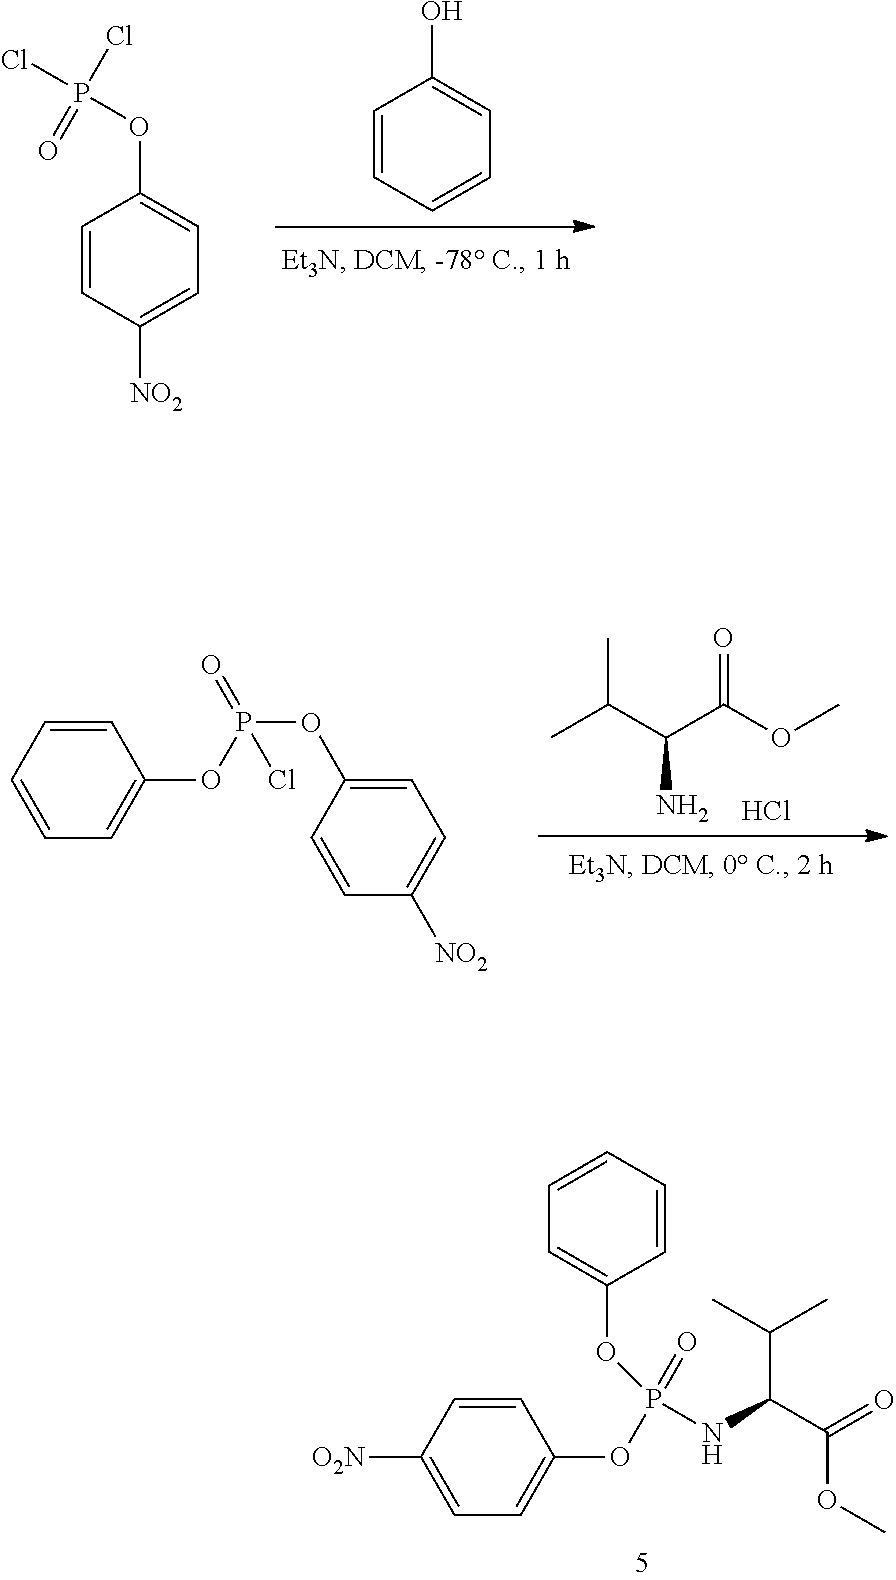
C1=CC([NO2])=CC=C1OP(Cl)(Cl)=O.C1=CC=CC=C1O.C1=CC=CC=C1OP(OC1=CC=C([NO2])C=C1)(=O)Cl.CC(C)C(C(OC)=O)N.Cl.C1=CC([O2N])=CC=C1OP(NC(C(C)C)C(OC)=O)(=O)OC1=CC=CC=C1
